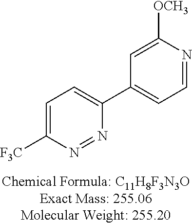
C1=C([F3C])N=NC(C2=CC=NC([OCH3])=C2)=C1
